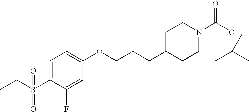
C1=C(S(CC)(=O)=O)C(F)=CC(OCCCC2CCN(C(OC(C)(C)C)=O)CC2)=C1
